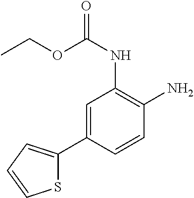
C1=C(C2=CC=CS2)C=CC(N)=C1NC(OCC)=O
